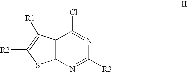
C12=C(N=C([R3])N=C1Cl)SC([R2])=C2[R1]
